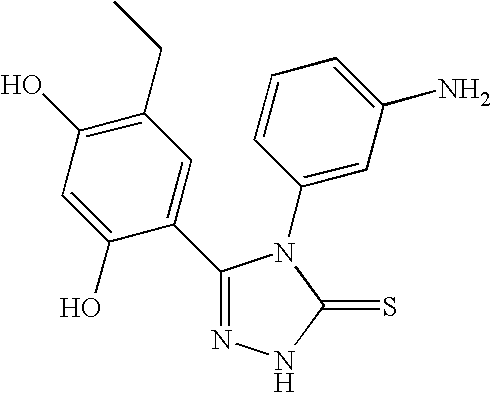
C1(C2=CC(CC)=C(O)C=C2O)=NNC(=S)N1C1=CC(N)=CC=C1
